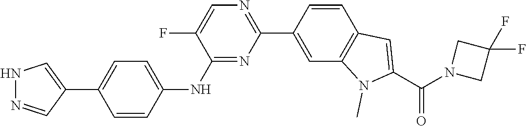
N1=C(NC2=CC=C(C3=CNN=C3)C=C2)C(F)=CN=C1C1=CC2=C(C=C1)C=C(C(=O)N1CC(F)(F)C1)N2C
